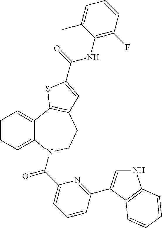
N1C=C(C2=NC(C(=O)N3C4=CC=CC=C4C4=C(CC3)C=C(C(=O)NC3=C(F)C=CC=C3C)S4)=CC=C2)C2=C1C=CC=C2
